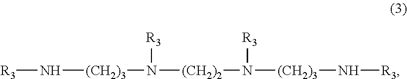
[R3]N[(CH2)3]N([R3])[(CH2)2]N([R3])[(CH2)3]N[R3]
